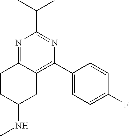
C12=C(C3=CC=C(F)C=C3)N=C(C(C)C)N=C1CCC(NC)C2
